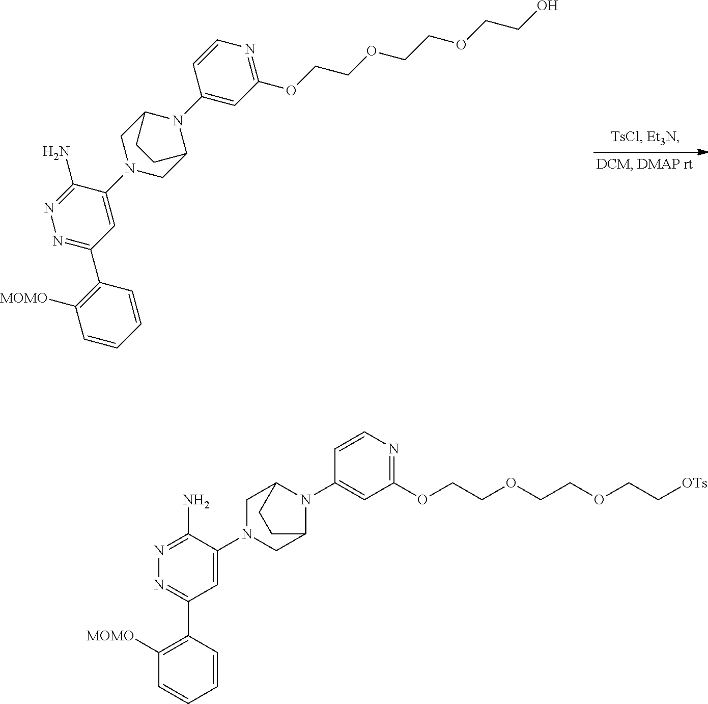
C1(N2C3CN(C4=CC(C5=C([MOMO])C=CC=C5)=NN=C4N)CC2CC3)=CC(OCCOCCOCCO)=NC=C1.C1=C(N2CC3N(C4=CC(OCCOCCOCC[OTs])=NC=C4)C(C2)CC3)C(N)=NN=C1C1=C([MOMO])C=CC=C1
